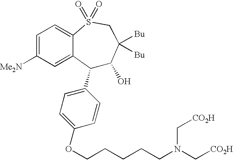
C1(C2=CC=C(OCCCCCN(C[CO2H])C[CO2H])C=C2)C(O)C([Bu])([Bu])CS(=O)(=O)C2=CC=C([Me2N])C=C12
